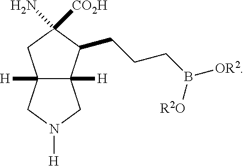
C12([H])C([H])(C(CCCB([OR2])[R2O])C(N)([CO2H])C1)CN([H])C2
